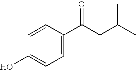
C1=CC(O)=CC=C1C(CC(C)C)=O
